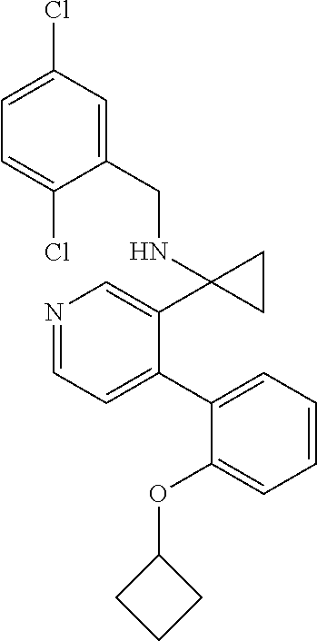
N1=CC=C(C2=CC=CC=C2OC2CCC2)C(C2(NCC3=CC(Cl)=CC=C3Cl)CC2)=C1
